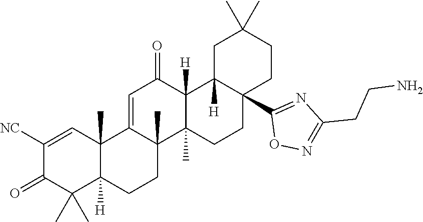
C1([NC])=CC2(C)C([H])(C(C)(C)C1=O)CCC1(C)C2=CC(=O)C2([H])C1(C)CCC1(C3=NC(CCN)=NO3)C2([H])CC(C)(C)CC1
